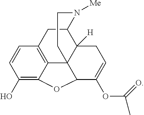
C12=C3CC4C5([H])C1(C(C(OC(C)=O)=CC5)OC2=C(O)C=C3)CCN4[Me]
